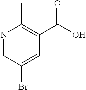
N1=CC(Br)=CC(C(=O)O)=C1C
